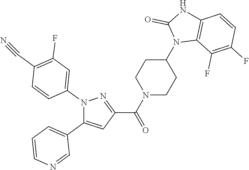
N1(C2=CC(F)=C(C#N)C=C2)C(C2=CC=CN=C2)=CC(C(N2CCC(N3C4=C(NC3=O)C=CC(F)=C4F)CC2)=O)=N1
